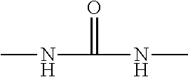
CNC(NC)=O
